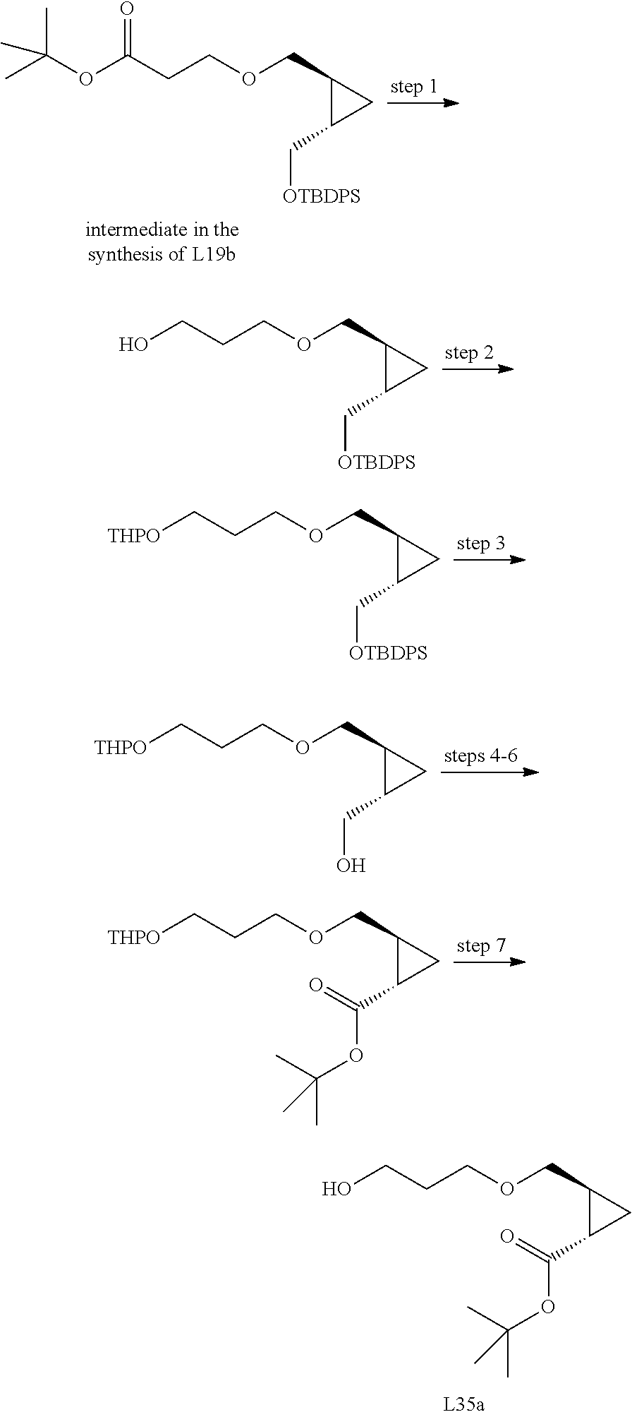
C1(C[OTBDPS])CC1COCCC(OC(C)(C)C)=O.C1(C[OTBDPS])CC1COCCCO.C1(C[OTBDPS])CC1COCCC[THPO].C1(CO)CC1COCCC[THPO].C1(C(OC(C)(C)C)=O)CC1COCCC[THPO].C1(C(OC(C)(C)C)=O)CC1COCCCO
